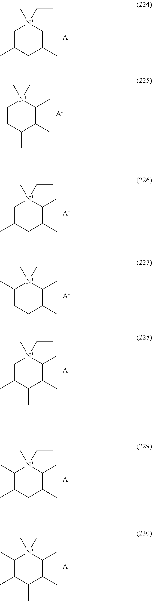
C1C(C)CC(C)C[N+]1(C)CC.[A-].C1CC(C)C(C)C(C)[N+]1(C)CC.[A-].C1C(C)CC(C)C(C)[N+]1(C)CC.[A-].C1(C)CCC(C)C(C)[N+]1(C)CC.[A-].C1C(C)C(C)C(C)C(C)[N+]1(C)CC.[A-].C1(C)C(C)CC(C)C(C)[N+]1(C)CC.[A-].C1(C)C(C)C(C)C(C)C(C)[N+]1(C)CC.[A-]
